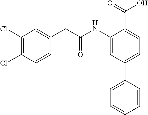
C1(NC(CC2=CC(Cl)=C(Cl)C=C2)=O)=CC(C2=CC=CC=C2)=CC=C1C(=O)O
